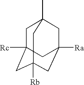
C1C2([Rc])CC3([Rb])CC([Ra])(CC1(C)C3)C2
